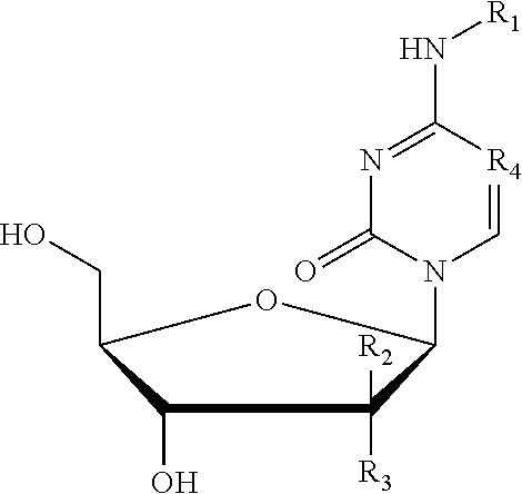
C1(O)C(CO)OC(N2C=[R4]C(N[R1])=NC2=O)C1([R3])[R2]
